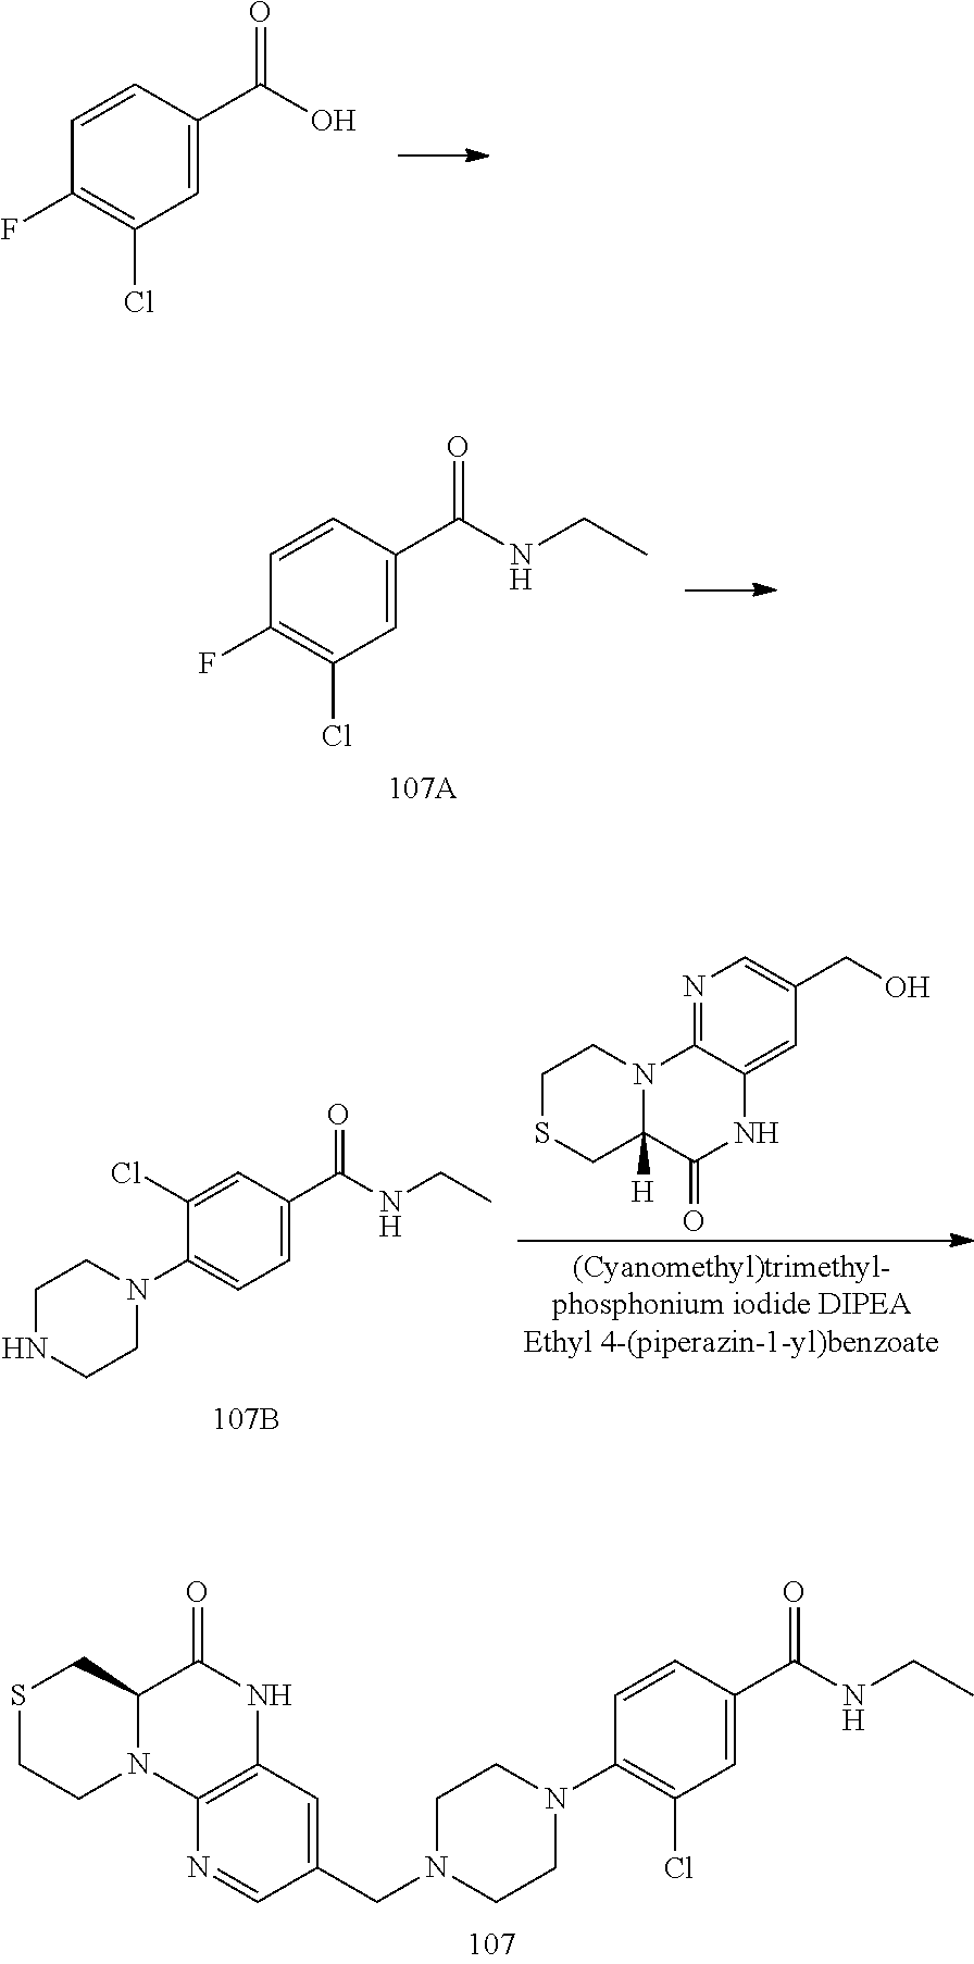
C1(=O)NC2=C(N3C1CSCC3)N=CC(CN1CCN(C3=C(Cl)C=C(C(=O)NCC)C=C3)CC1)=C2.C1=C(C(O)=O)C=CC(F)=C1Cl.C1=C(C(NCC)=O)C=CC(F)=C1Cl.N1=C2C(=CC(CO)=C1)NC(=O)C1([H])N2CCSC1.C1=C(C(NCC)=O)C=C(Cl)C(N2CCNCC2)=C1
